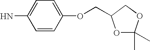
C1=CC(OCC2OC(C)(C)OC2)=CC=C1N
